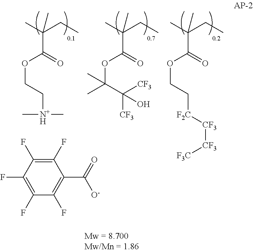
CC(CC)(C(=O)OC(C([CF3])([CF3])O)(C)C)C.CC(CC)(C(=O)OCC[N+H](C)C)C.C1(F)=C(F)C(F)=C(C([O-])=O)C(F)=C1F.CC(CC)(C(=O)OCC[F2C][CF3][CF3][F3C])C
